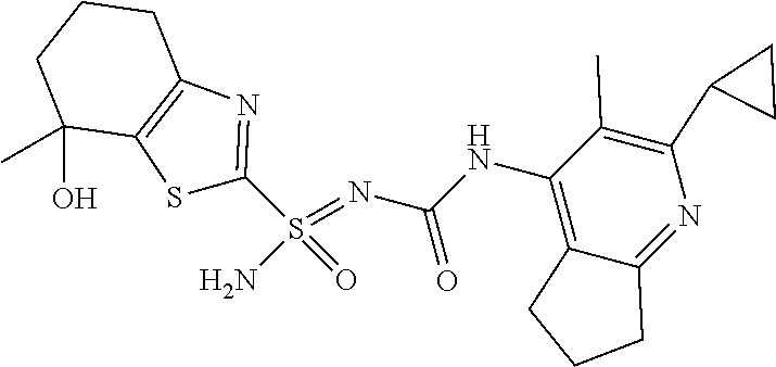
C(NC1=C2C(=NC(C3CC3)=C1C)CCC2)(N=S(N)(=O)C1=NC2=C(S1)C(O)(C)CCC2)=O
